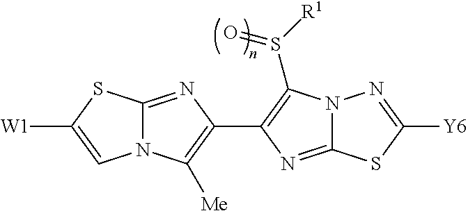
N12C(=NC(C3=C(S([R1])=O)N4C(=N3)SC([Y6])=N4)=C1[Me])SC([W1])=C2
